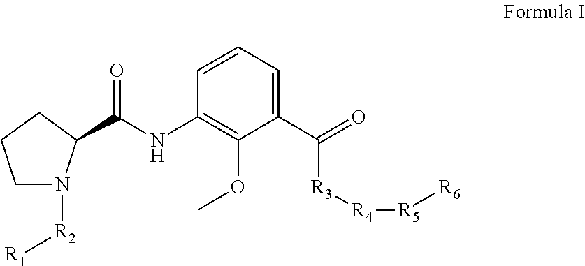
C1N([R2][R1])C(C(NC2=C(OC)C(C(=O)[R3][R4][R5][R6])=CC=C2)=O)CC1
